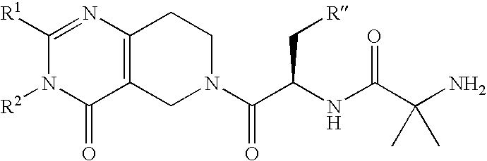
C12=C(CN(C(C(NC(C(N)(C)C)=O)C[R])=O)CC1)C(=O)N([R2])C([R1])=N2
